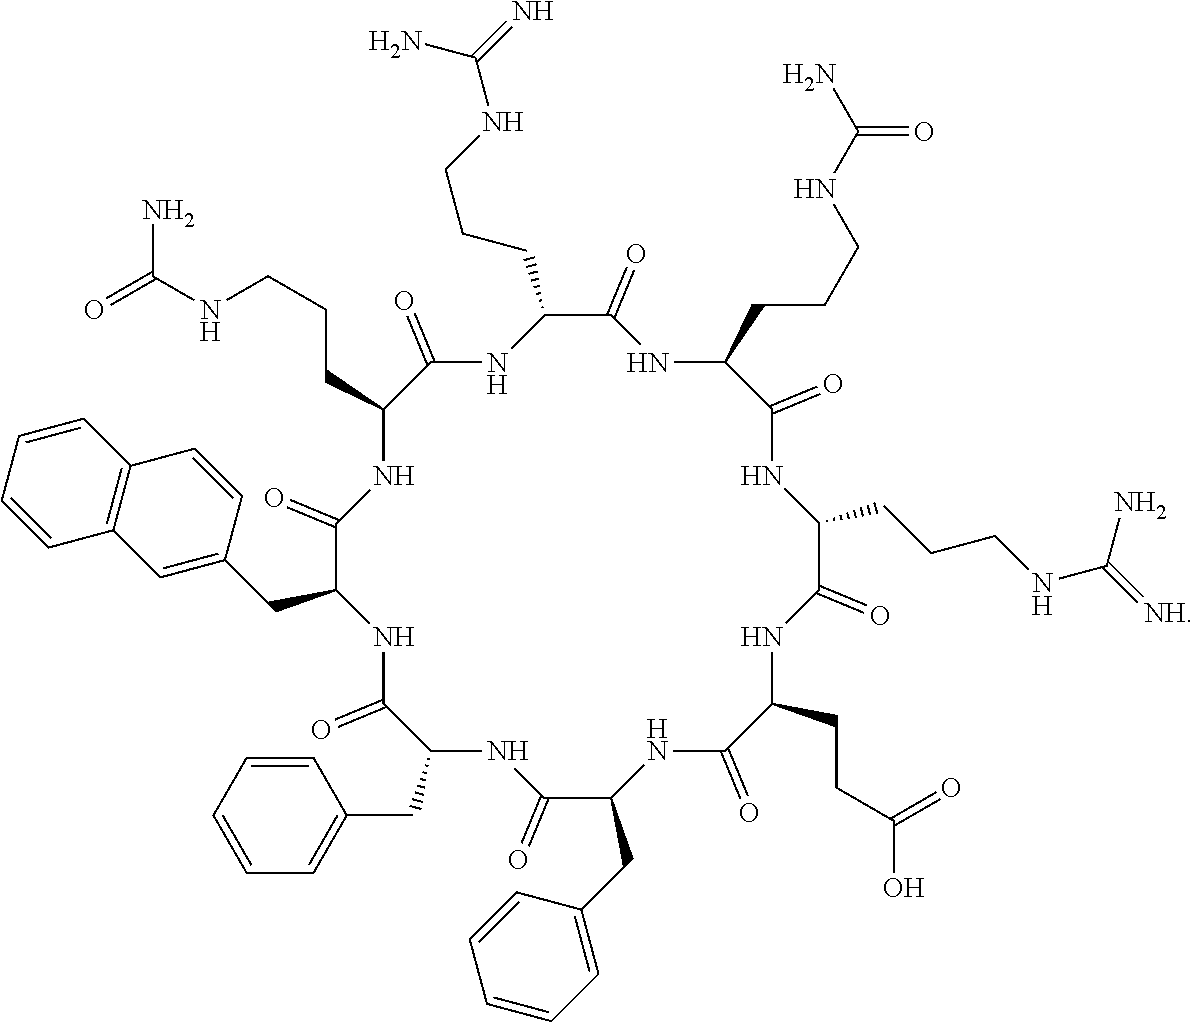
C1(=O)C(CC2=CC3=C(C=C2)C=CC=C3)NC(=O)C(CC2=CC=CC=C2)NC(=O)C(CC2=CC=CC=C2)NC(=O)C(CCC(=O)O)NC(=O)C(CCCNC(N)=[NH])NC(=O)C(CCCNC(=O)N)NC(=O)C(CCCNC(N)=N)NC(=O)C(CCCNC(N)=O)N1
